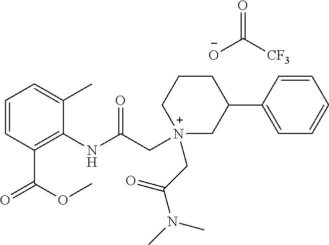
C1=CC(C(OC)=O)=C(NC(C[N+]2(CC(N(C)C)=O)CC(C3=CC=CC=C3)CCC2)=O)C(C)=C1.[O-]C([CF3])=O
